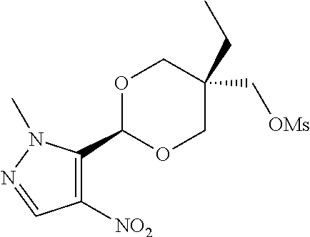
O1C(C2=C([NO2])C=NN2C)OCC(C[OMs])(CC)C1
